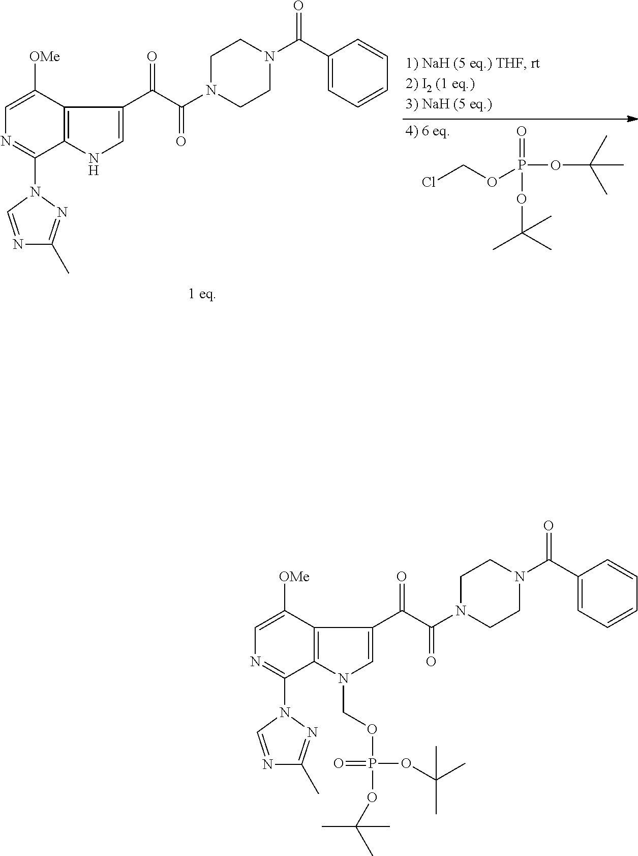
C1=C([OMe])C2=C(C(N3N=C(C)N=C3)=N1)NC=C2C(C(N1CCN(C(C2=CC=CC=C2)=O)CC1)=O)=O.O=P(OC(C)(C)C)(OC(C)(C)C)OCCl.C1=C([OMe])C2=C(C(N3N=C(C)N=C3)=N1)N(COP(OC(C)(C)C)(=O)OC(C)(C)C)C=C2C(C(N1CCN(C(C2=CC=CC=C2)=O)CC1)=O)=O
